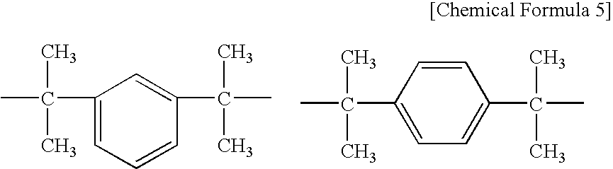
C1(C(C)(C)C)=CC=CC(C(C)(C)C)=C1.C(C)(C)(C)C1=CC=C(C(C)(C)C)C=C1
